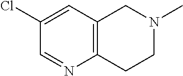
C1(Cl)=CC2=C(N=C1)CCN(C)C2
